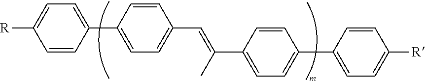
C1=CC(C2=CC=C(C=C(C)C3=CC=C(C4=CC=C([R])C=C4)C=C3)C=C2)=CC=C1[R]
